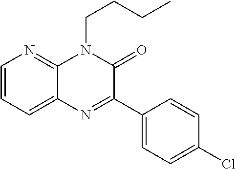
C12=CC=CN=C1N(CCCC)C(=O)C(C1=CC=C(Cl)C=C1)=N2
